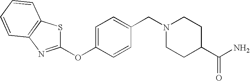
C1(CN2CCC(C(N)=O)CC2)=CC=C(OC2=NC3=C(C=CC=C3)S2)C=C1
